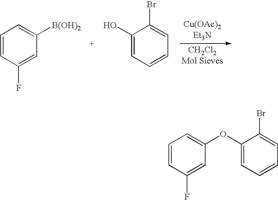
C1=CC(F)=CC([B(OH)2])=C1.C1(O)=CC=CC=C1Br.C1=CC(F)=CC(OC2=CC=CC=C2Br)=C1
